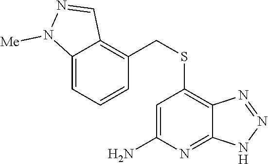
C1=C(N)N=C2C(=C1SCC1=C3C(=CC=C1)N([Me])N=C3)N=NN2
